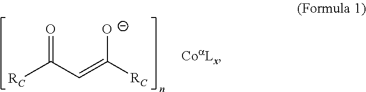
[RC]C(C=C([RC])[O-])=O
